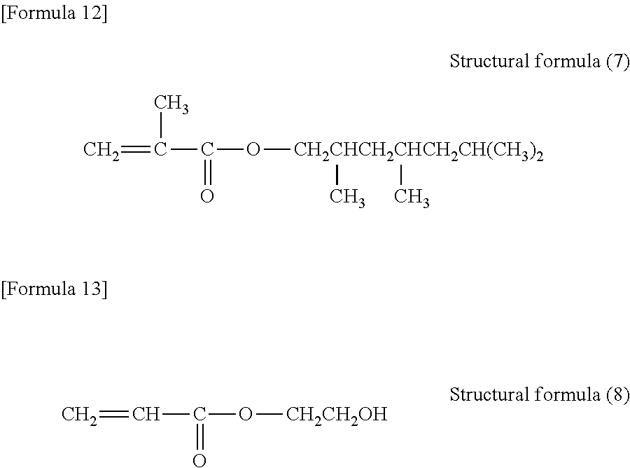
C=C(C(O[CH2CHCH2CHCH2CH(CH3)2](C)C)=O)C.C=CC(O[CH2CH2OH])=O
